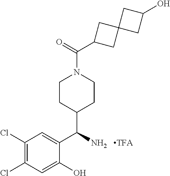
C1(Cl)=C(Cl)C=C(O)C(C(N)C2CCN(C(=O)C3CC4(C3)CC(O)C4)CC2)=C1.[TFA]
